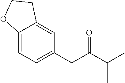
C12=CC=C(CC(=O)C(C)C)C=C1CCO2
